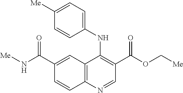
C12=C(N=CC(C(OC[Me])=O)=C1NC1=CC=C([Me])C=C1)C=CC(C(N[Me])=O)=C2
